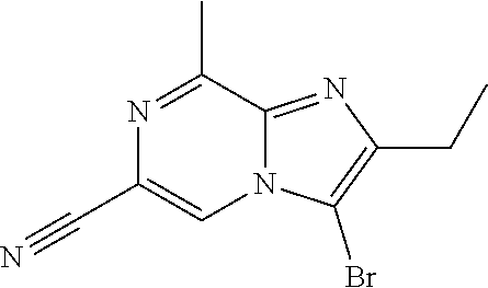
N1=C(C)C2=NC(CC)=C(Br)N2C=C1C#N
